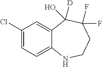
C1(Cl)=CC=C2C(=C1)C(O)([D])C(F)(F)CCN2
